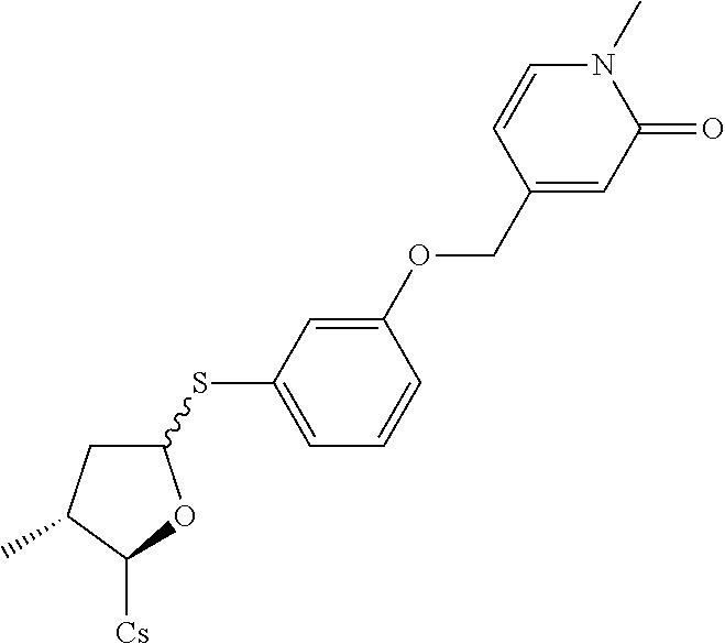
C1(SC2=CC=CC(OCC3=CC(=O)N(C)C=C3)=C2)CC(C)C([Cs])O1
